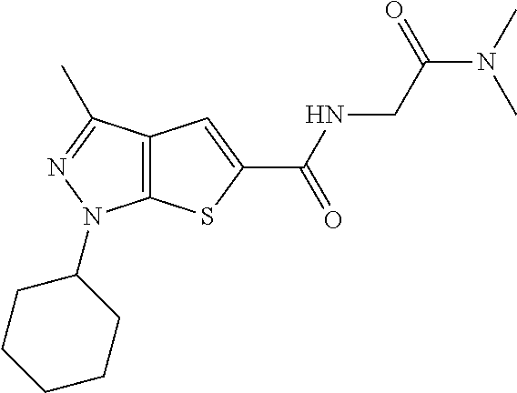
C(NC(=O)C1=CC2=C(S1)N(C1CCCCC1)N=C2C)C(N(C)C)=O
